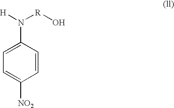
C1=C(N([H])[R]O)C=CC([NO2])=C1
